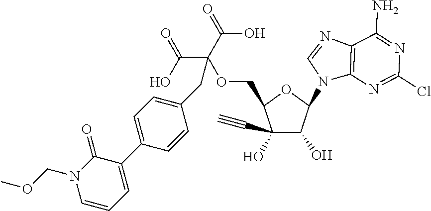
C1(C#C)(O)C(O)C(N2C3=C(N=C2)C(N)=NC(Cl)=N3)OC1COC(C(O)=O)(C(O)=O)CC1=CC=C(C2=CC=CN(COC)C2=O)C=C1
